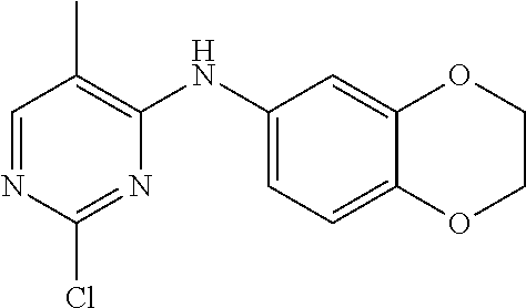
C1=NC(Cl)=NC(NC2=CC=C3C(=C2)OCCO3)=C1C
